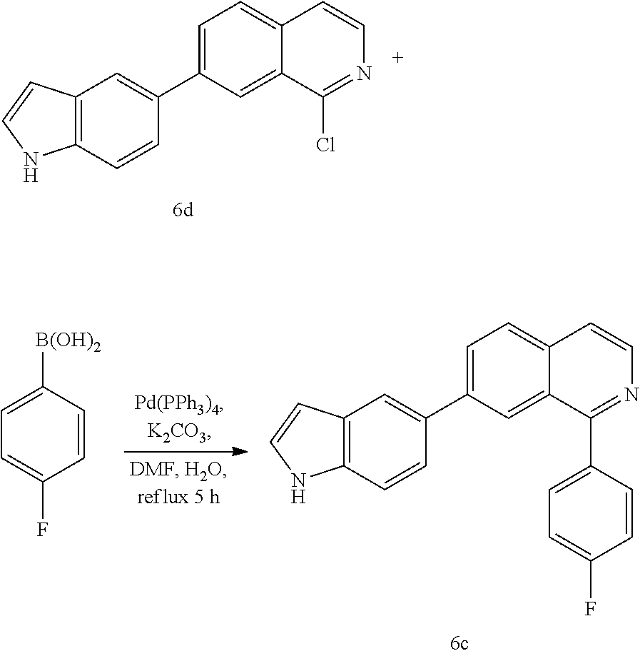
C1=C(C2=CC3=C(C=C2)NC=C3)C=C2C(=C1)C=CN=C2Cl.C1=C(C2=CC3=C(C=C2)NC=C3)C=C2C(=C1)C=CN=C2C1=CC=C(F)C=C1.C1=CC(F)=CC=C1[B(OH)2]
